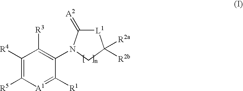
[L1]1C(=[A2])N(C2=C([R3])C([R4])=C([R5])[A1]=C2[R1])CC1([R2a])[R2b]
